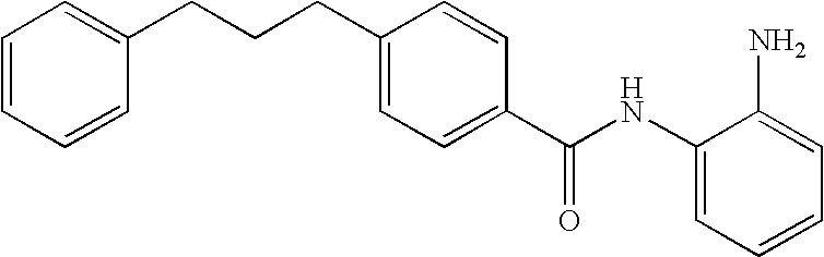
C1(NC(C2=CC=C(CCCC3=CC=CC=C3)C=C2)=O)=CC=CC=C1N
